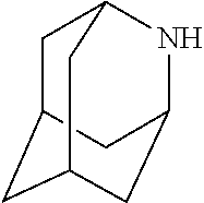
C1C2CC3CC(NC1C3)C2
